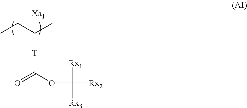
[T](C([Xa1])(CC)C)C(=O)OC([Rx2])([Rx1])[Rx3]
